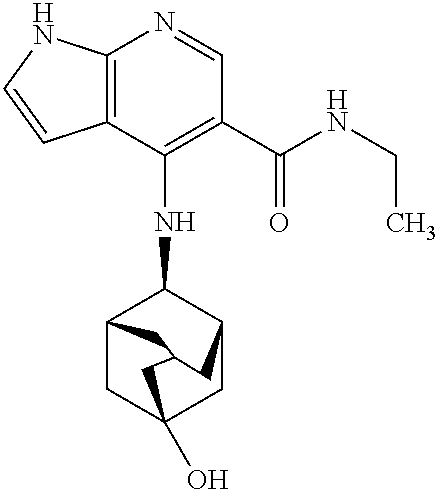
C12=C(C(NC3C4CC5(O)CC3CC(C4)C5)=C(C(NCC)=O)C=N1)C=CN2
